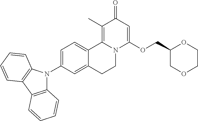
C1=C(N2C3=C(C4=C2C=CC=C4)C=CC=C3)C=C2C(=C1)C1=C(C)C(=O)C=C(OCC3COCCO3)N1CC2
